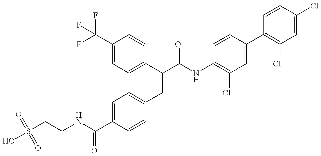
S(CCNC(C1=CC=C(CC(C(NC2=C(Cl)C=C(C3=C(Cl)C=C(Cl)C=C3)C=C2)=O)C2=CC=C(C(F)(F)F)C=C2)C=C1)=O)(=O)(=O)O
